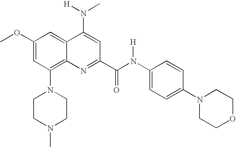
C1(N2CCN(C)CC2)=C2C(=CC(OC)=C1)C(N([H])C)=CC(C(N(C1=CC=C(N3CCOCC3)C=C1)[H])=O)=N2
